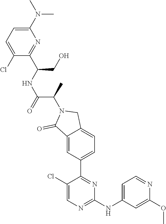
C1(NC2=CC=NC(OC)=C2)=NC=C(Cl)C(C2=CC=C3C(=C2)C(=O)N(C(C(=O)NC(C2=NC(N(C)C)=CC=C2Cl)CO)C)C3)=N1
